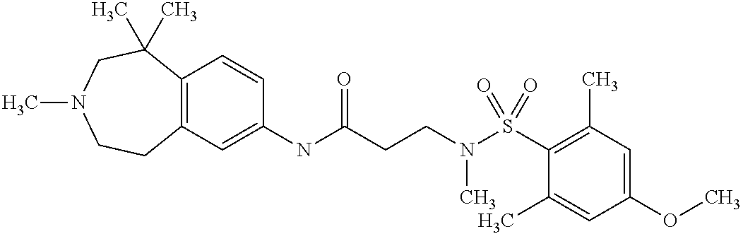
C1(NC(CCN(S(C2=C(C)C=C(OC)C=C2C)(=O)=O)C)=O)=CC2=C(C=C1)C(C)(C)CN(C)CC2
